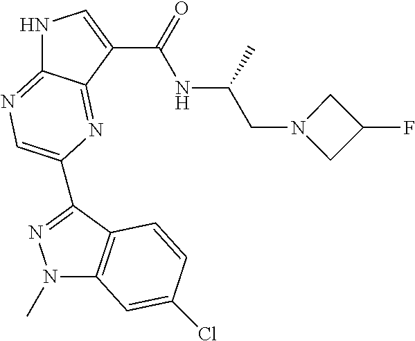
N1C2=NC=C(C3=NN(C)C4=C3C=CC(Cl)=C4)N=C2C(C(=O)NC(CN2CC(F)C2)C)=C1
